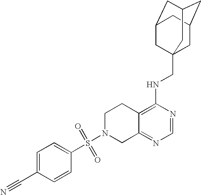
S(N1CC2=NC=NC(NCC34CC5CC(CC(C3)C5)C4)=C2CC1)(=O)(C1=CC=C(C#N)C=C1)=O
